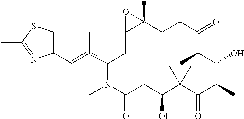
C1(C=C(C2CC3C(C)(CCC(=O)C(C)C(O)C(C)C(=O)C(C)(C)C(O)CC(=O)N2C)O3)C)=CSC(C)=N1
